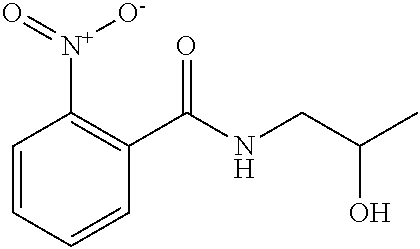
C1=CC=CC(C(NCC(C)O)=O)=C1[N+]([O-])=O
